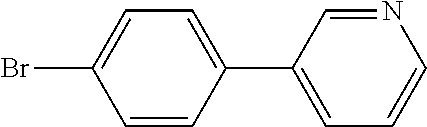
C1=CC(C2=CC=CN=C2)=CC=C1Br
